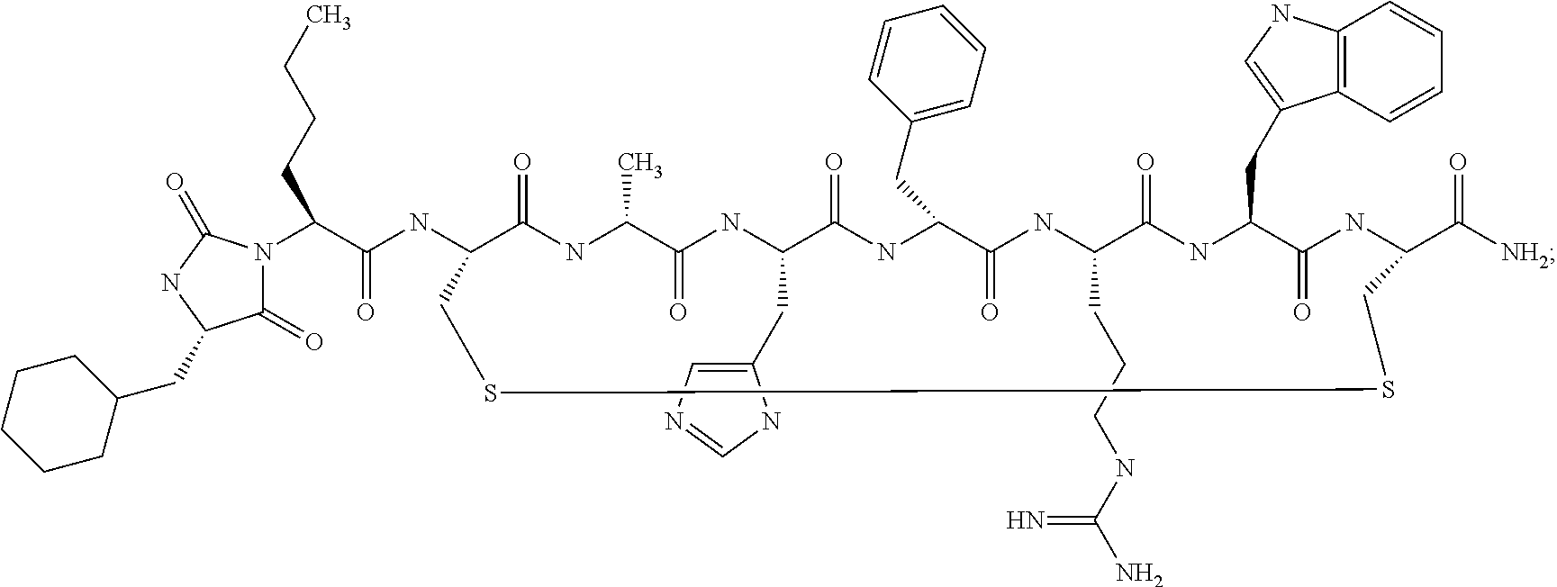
N1(C(C(NC2C(=O)NC(C)C(=O)NC(CC3=CN=CN3)C(=O)NC(CC3=CC=CC=C3)C(=O)NC(CCCNC(N)=N)C(=O)NC(CC3=CNC4=C3C=CC=C4)C(=O)NC(C([NH2])=O)CSSC2)=O)CCCC)C(=O)C(CC2CCCCC2)NC1=O
